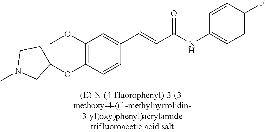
C1(OC)=C(OC2CCN(C)C2)C=CC(C=CC(NC2=CC=C(F)C=C2)=O)=C1
